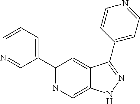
C1(C2=CC=CN=C2)=NC=C2C(=C1)C(C1=CC=NC=C1)=NN2
